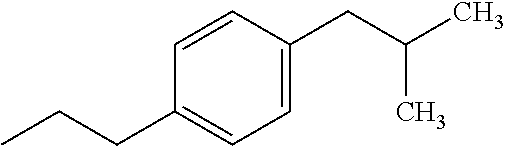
C(CC1=CC=C(CC(C)C)C=C1)C
